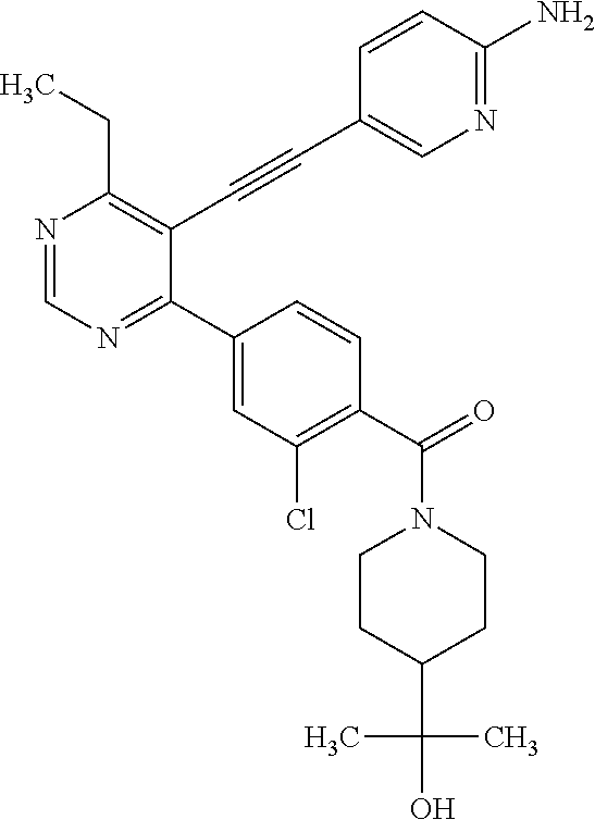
N1=CN=C(C2=CC(Cl)=C(C(=O)N3CCC(C(C)(C)O)CC3)C=C2)C(C#CC2=CN=C(N)C=C2)=C1CC
